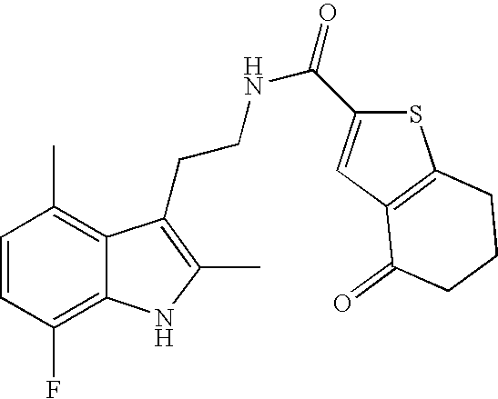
C1=CC(F)=C2C(=C1C)C(CCNC(=O)C1=CC3=C(S1)CCCC3=O)=C(C)N2
